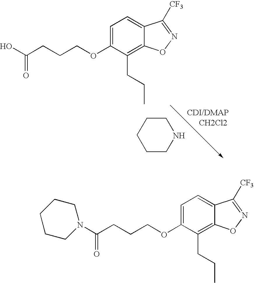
C1=C(OCCCC(O)=O)C(CCC)=C2C(=C1)C([CF3])=NO2.[CDI/DMAP].[CH2Cl2].C1CNCCC1.C1=C(OCCCC(=O)N2CCCCC2)C(CCC)=C2C(=C1)C([CF3])=NO2
